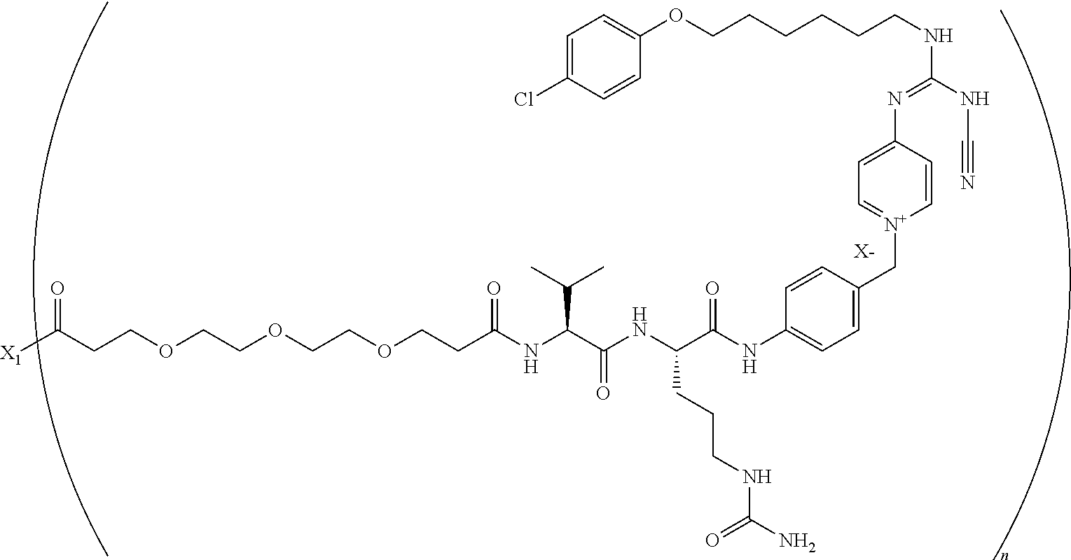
[X-].C(OCCOCCOCCC(NC(C(NC(C(NC1=CC=C(C[N+]2=CC=C(N=C(NCCCCCCOC3=CC=C(Cl)C=C3)NC#N)C=C2)C=C1)=O)CCCNC(N)=O)=O)C(C)C)=O)CC(=O)[X1]
